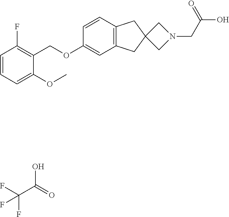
C1=CC=C(OC)C(COC2=CC3=C(C=C2)CC2(C3)CN(CC(O)=O)C2)=C1F.OC(=O)C(F)(F)F
